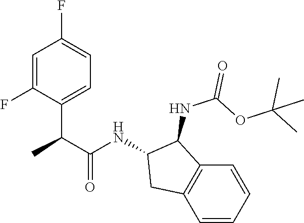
C1=C(F)C(C(C(NC2CC3=C(C2NC(OC(C)(C)C)=O)C=CC=C3)=O)C)=CC=C1F
